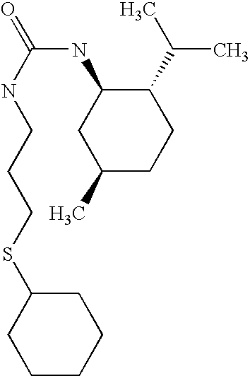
N(C1CC(C)CCC1C(C)C)C(=O)NCCCSC1CCCCC1
